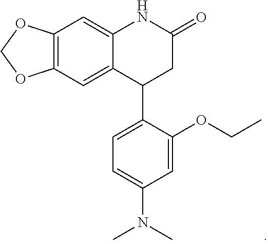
C12=C(C=C3C(=C1)NC(=O)CC3C1=CC=C(N(C)C)C=C1OCC)OCO2
